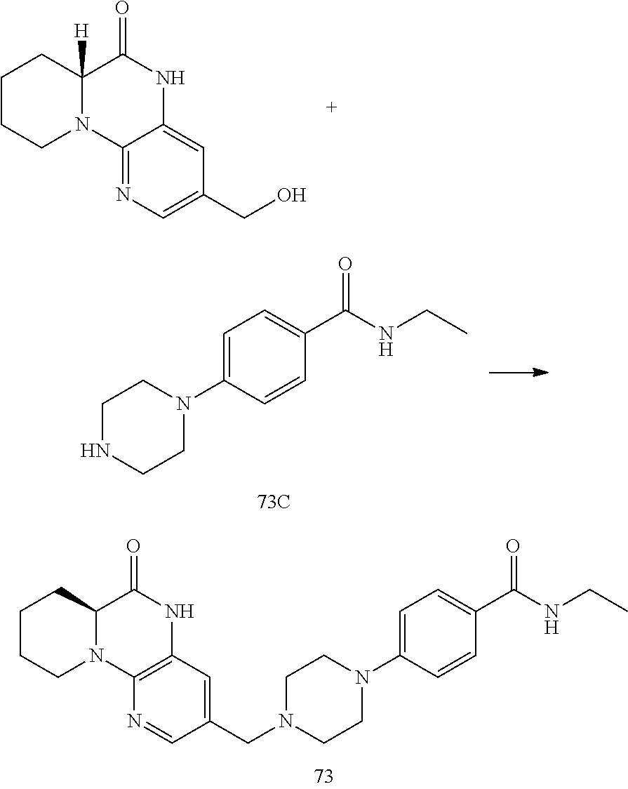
C12=NC=C(CO)C=C1NC(=O)C1([H])N2CCCC1.C1NCCN(C2=CC=C(C(NCC)=O)C=C2)C1.C1(CN2CCN(C3=CC=C(C(NCC)=O)C=C3)CC2)=CC2=C(N=C1)N1C(C(=O)N2)CCCC1
